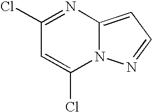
N12C(=CC=N1)N=C(Cl)C=C2Cl
